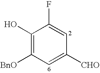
C1(O)=C([BnO])C=C([CHO])C=C1F
